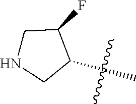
C1(F)CNCC1C
